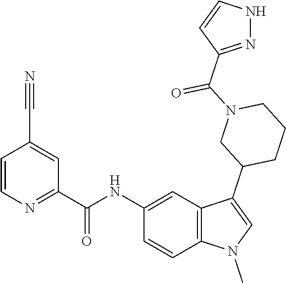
C1(NC(C2=NC=CC(C#N)=C2)=O)=CC2=C(C=C1)N(C)C=C2C1CCCN(C(C2=NNC=C2)=O)C1
